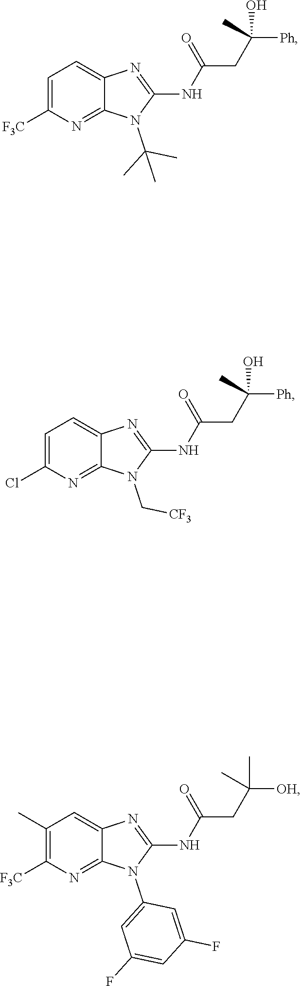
N(C1=NC2=CC=C(Cl)N=C2N1C[CF3])C(CC([Ph])(O)C)=O.N(C1=NC2=CC=C([F3C])N=C2N1C(C)(C)C)C(CC([Ph])(C)O)=O.N(C1=NC2=CC(C)=C([F3C])N=C2N1C1=CC(F)=CC(F)=C1)C(CC([OH])(C)C)=O
